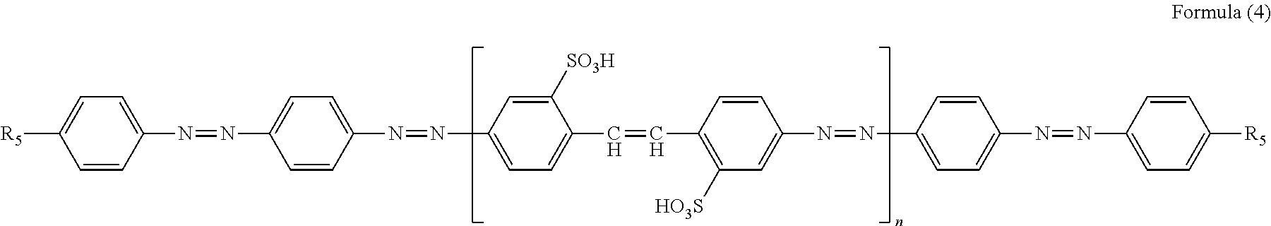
[R5]C1=CC=C(N=NC2=CC=C(N=NC3=CC=C(C=CC4=C([HO3S])C=C(N=NC5=CC=C(N=NC6=CC=C([R5])C=C6)C=C5)C=C4)C([SO3H])=C3)C=C2)C=C1
